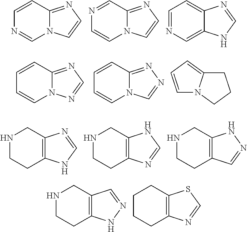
C1=CC2=NC=CN2C=N1.N1=CC2=NC=CN2C=C1.C1=NC=C2C(=C1)N=CN2.C1=CC2=NC=NN2C=C1.C1=CC2=NN=CN2C=C1.C1=CC=C2N1CCC2.N1CCC2=C(C1)N=CN2.N1CCC2=C(C1)NC=N2.N1CCC2=C(C1)NN=C2.N1CCC2=C(C1)C=NN2.C1CCC2=C(C1)SC=N2
